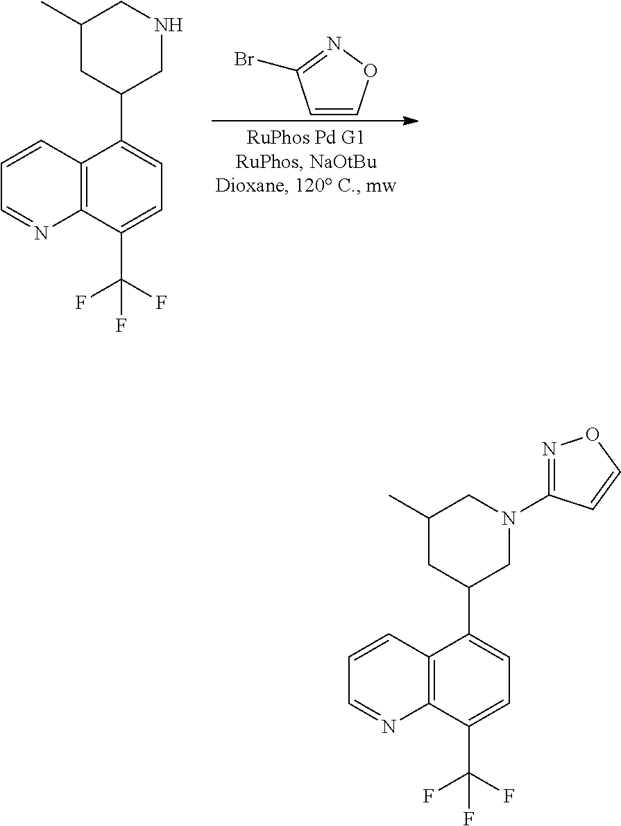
C12=C(C(C(F)(F)F)=CC=C1C1CNCC(C)C1)N=CC=C2.C1=CON=C1Br.C12=C(C(C(F)(F)F)=CC=C1C1CN(C3=NOC=C3)CC(C)C1)N=CC=C2
